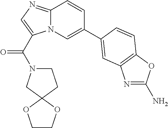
C12=NC=C(C(N3CCC4(C3)OCCO4)=O)N1C=C(C1=CC3=C(OC(N)=N3)C=C1)C=C2
